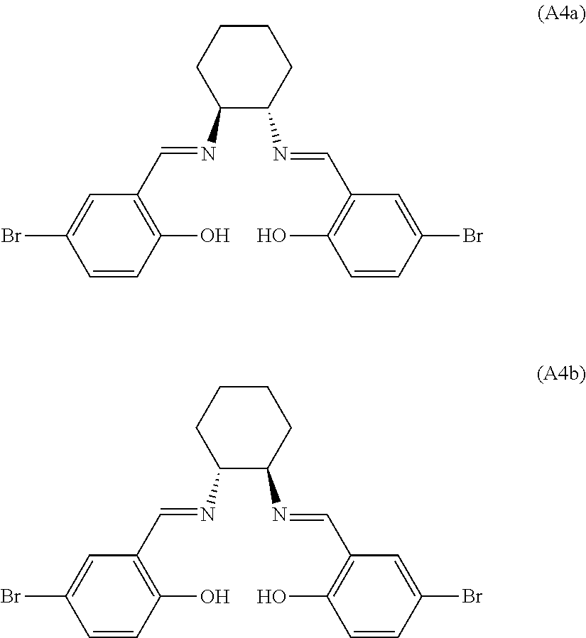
C1(O)=C(C=NC2C(N=CC3=C(O)C=CC(Br)=C3)CCCC2)C=C(Br)C=C1.C1(O)=C(C=NC2C(N=CC3=C(O)C=CC(Br)=C3)CCCC2)C=C(Br)C=C1
